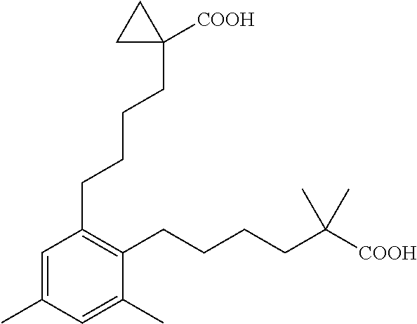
C1=C(C)C=C(C)C(CCCCC([COOH])(C)C)=C1CCCCC1([COOH])CC1
